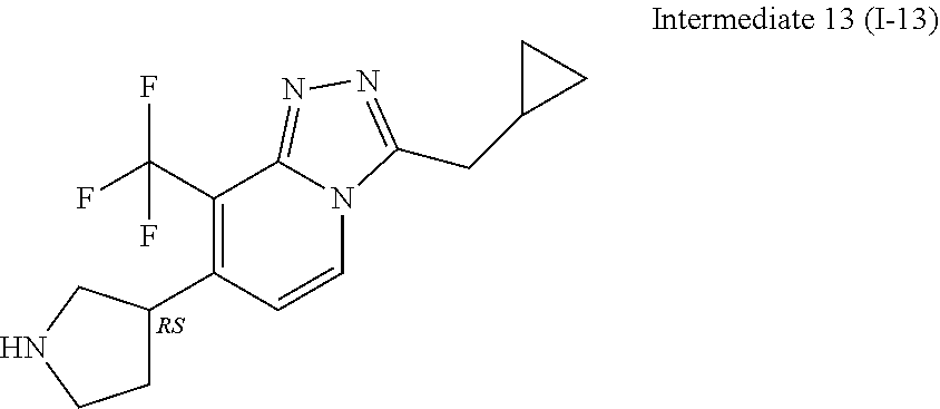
C1(C2=C(C(F)(F)F)C3=NN=C(CC4CC4)N3C=C2)CCNC1
